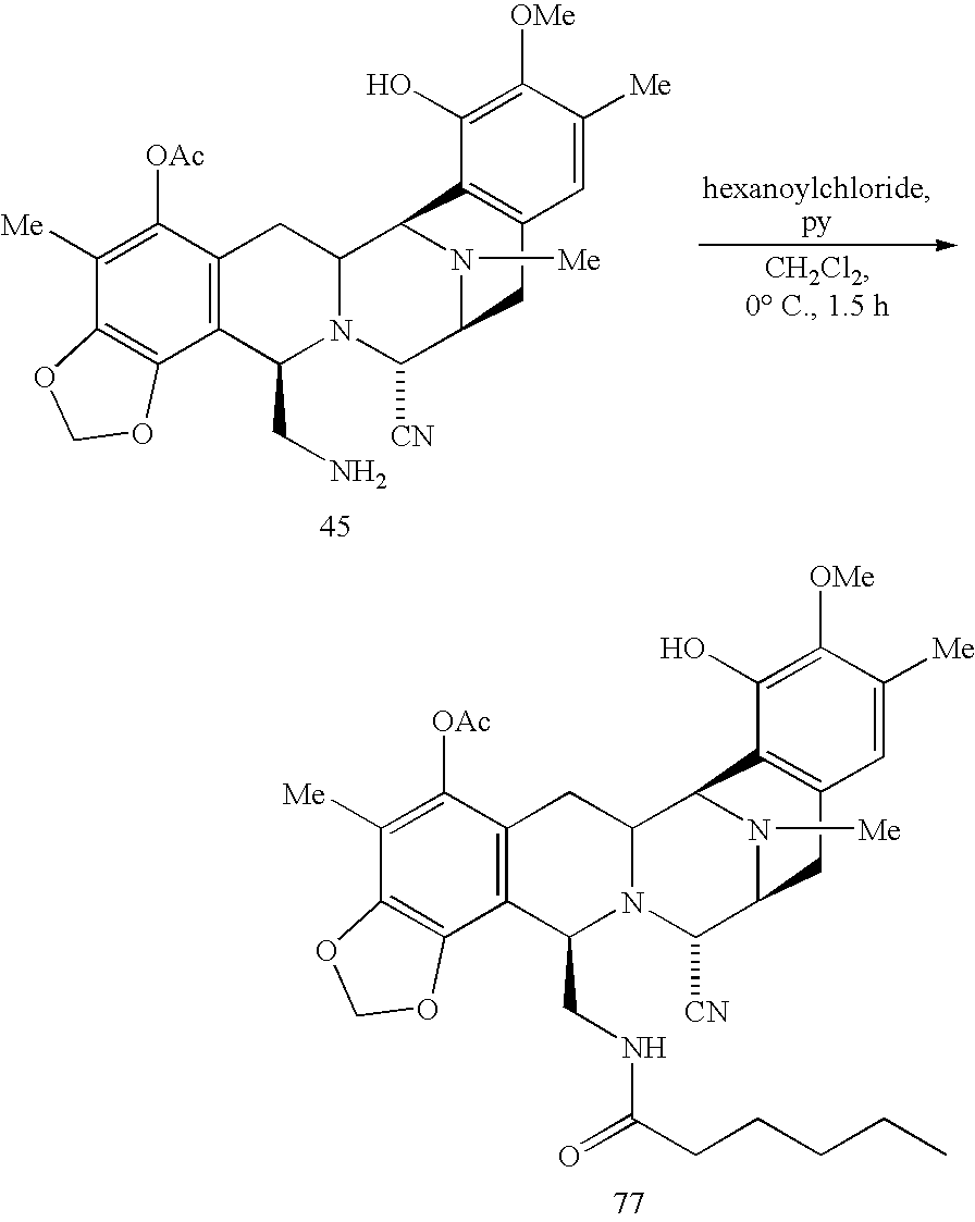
C1([OAc])=C([Me])C2=C(C3=C1CC1N(C3CN)C([CN])C3N([Me])C1C1=C(C=C([Me])C([OMe])=C1O)C3)OCO2.C1([OAc])=C([Me])C2=C(C3=C1CC1N(C3CNC(=O)CCCCC)C([CN])C3N([Me])C1C1=C(C=C([Me])C([OMe])=C1O)C3)OCO2
